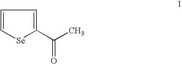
C1=C[Se]C(C(C)=O)=C1
